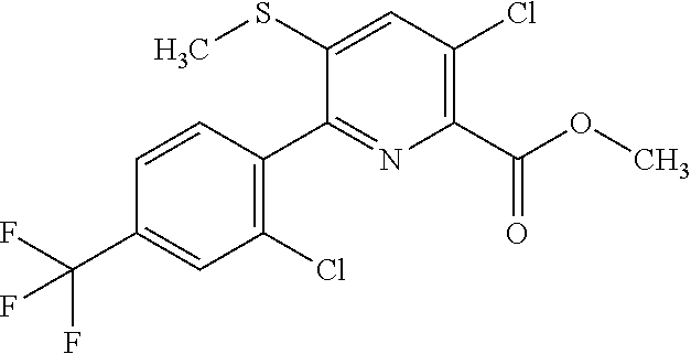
C1(C(F)(F)F)=CC(Cl)=C(C2=NC(C(OC)=O)=C(Cl)C=C2SC)C=C1
